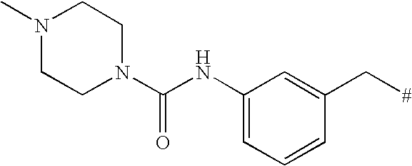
N1(C)CCN(C(NC2=CC=CC(C[#])=C2)=O)CC1
